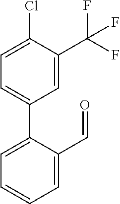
C1(Cl)=CC=C(C2=CC=CC=C2C=O)C=C1C(F)(F)F
